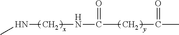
N(CNC(CC(C)=O)=O)C
